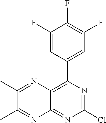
C12=C(C3=CC(F)=C(F)C(F)=C3)N=C(Cl)N=C1N=C(C)C(C)=N2
